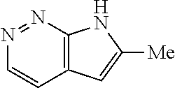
N1=NC2=C(C=C1)C=C([Me])N2
